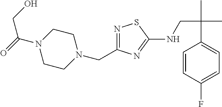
N1=C(CN2CCN(C(=O)CO)CC2)N=C(NCC(C)(C)C2=CC=C(F)C=C2)S1
